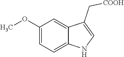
COC1=CC=C2C(=C1)C(C[COOH])=CN2
